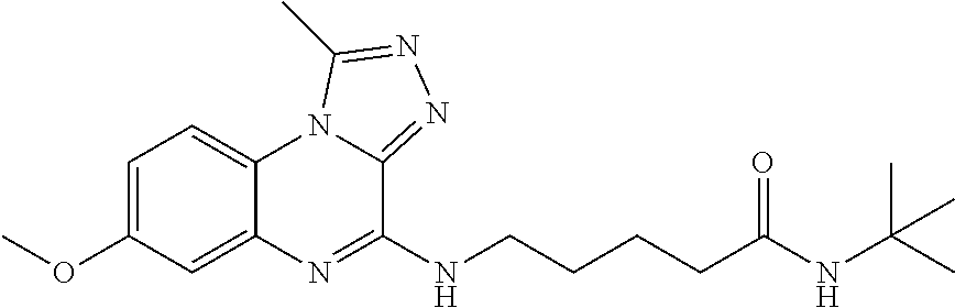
N(CCCCC(NC(C)(C)C)=O)C1=NC2=CC(OC)=CC=C2N2C1=NN=C2C
